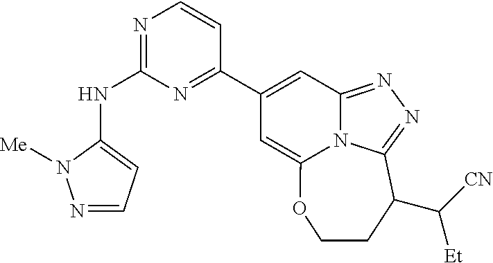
N1=CC=C(NC2=NC=CC(C3=CC4=NN=C5N4C(=C3)OCCC5C([CN])[Et])=N2)N1[Me]
